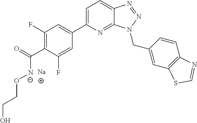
C1(F)=C(C(=O)[N-]OCCO)C(F)=CC(C2=CC=C3C(=N2)N(CC2=CC4=C(C=C2)N=CS4)N=N3)=C1.[Na]
